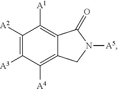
C1([A2])=C([A3])C([A4])=C2C(=C1[A1])C(=O)N([A5])C2
